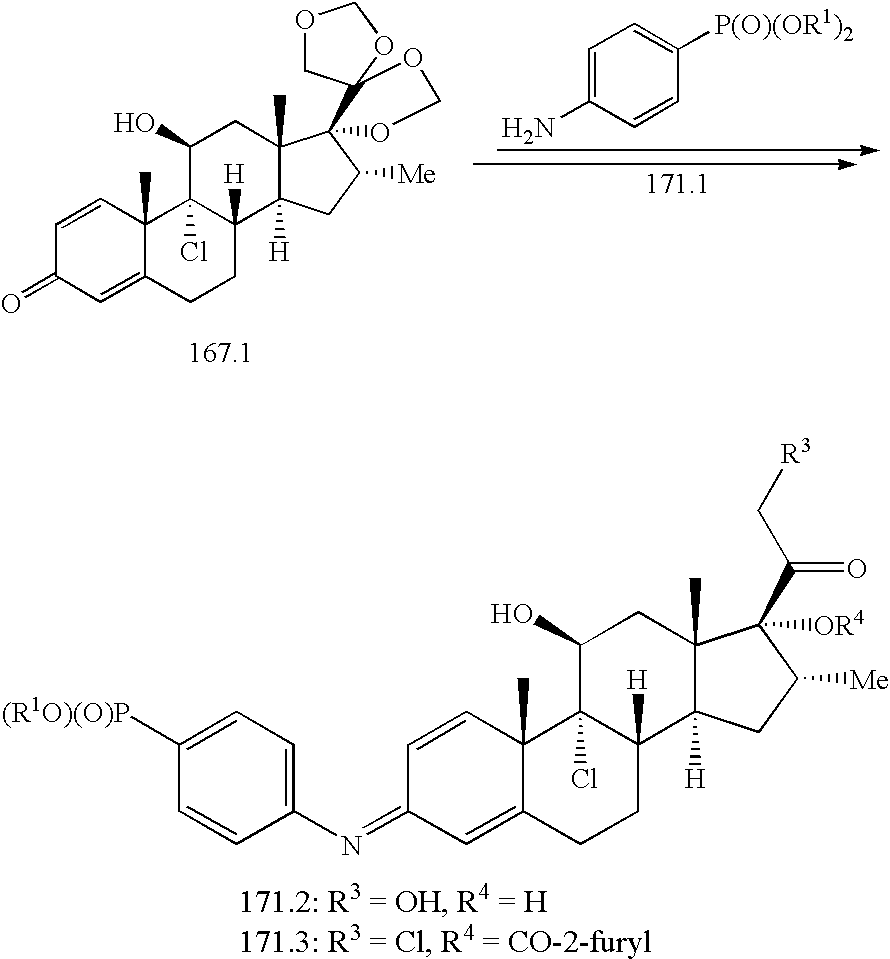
C1=CC2(C)C(=CC1=O)CCC1([H])C2(Cl)C(O)CC2(C)C1([H])CC([Me])C21OCOC12COCO2.C1=C(N)C=CC([P(O)(OR1)2])=C1.C1=CC2(C)C(=CC1=NC1=CC=C([(R1O)(O)P])C=C1)CCC1([H])C2(Cl)C(O)CC2(C)C1([H])CC([Me])C2([OR4])C(=O)C[R3]
